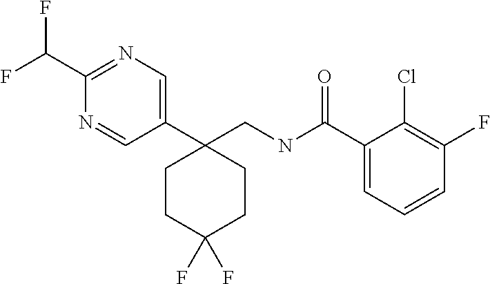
C1(CNC(C2=CC=CC(F)=C2Cl)=O)(C2=CN=C(C(F)F)N=C2)CCC(F)(F)CC1
